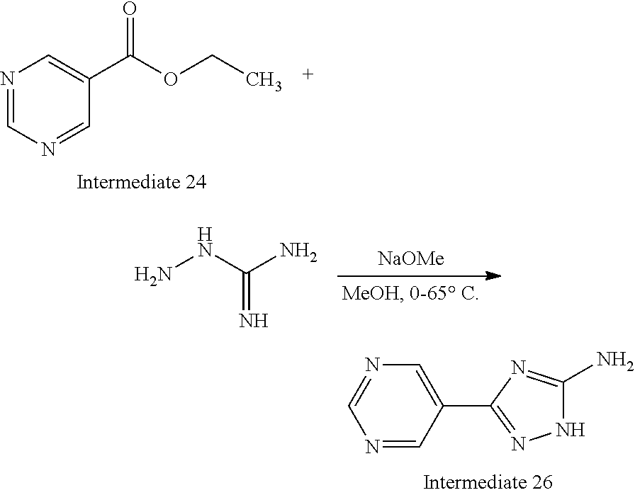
N1=CN=CC(C(OCC)=O)=C1.[NaOMe].NNC(=N)N.N1=CC(C2=NNC(N)=N2)=CN=C1
